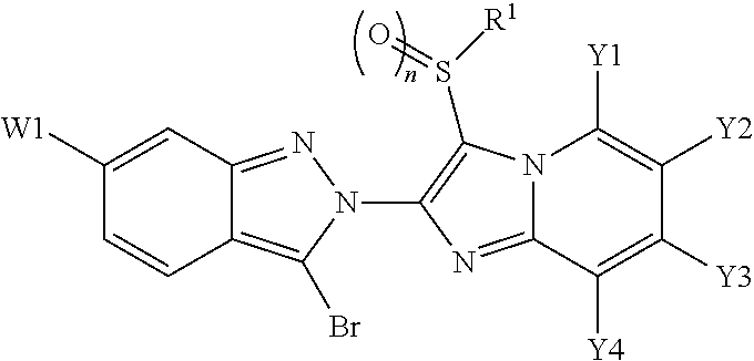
C1([W1])=CC2=NN(C3=C(S([R1])=O)N4C(=N3)C([Y4])=C([Y3])C([Y2])=C4[Y1])C(Br)=C2C=C1
